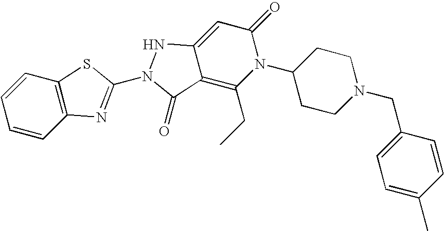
C12=C(C=CC=C1)SC(N1C(=O)C3=C(CC)N(C4CCN(CC5=CC=C(C)C=C5)CC4)C(=O)C=C3N1)=N2
